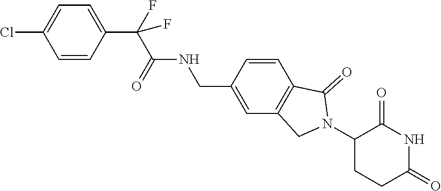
C1=CC(Cl)=CC=C1C(F)(C(=O)NCC1=CC2=C(C=C1)C(=O)N(C1CCC(=O)NC1=O)C2)F
